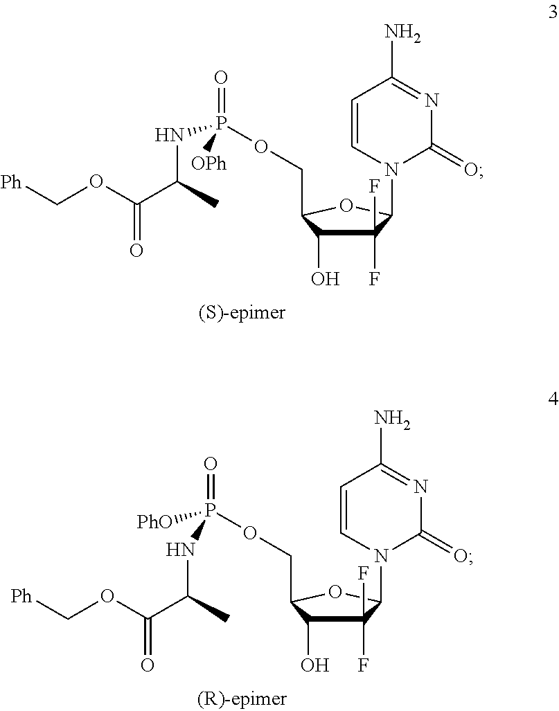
C1(F)(F)C(O)C(COP(=O)(NC(C(OC[Ph])=O)C)[OPh])OC1N1C(=O)N=C(N)C=C1.C1(F)(F)C(O)C(COP(=O)([PhO])NC(C(OC[Ph])=O)C)OC1N1C(=O)N=C(N)C=C1
